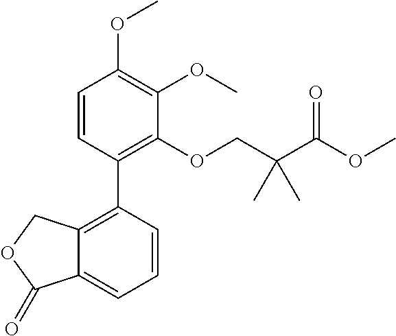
C12=CC=CC(C3=C(OCC(C(OC)=O)(C)C)C(OC)=C(OC)C=C3)=C1COC2=O
